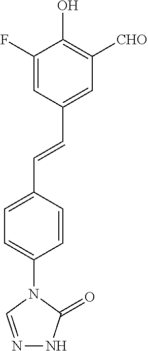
C1=C(F)C(O)=C([CHO])C=C1C=CC1=CC=C(N2C=NNC2=O)C=C1
